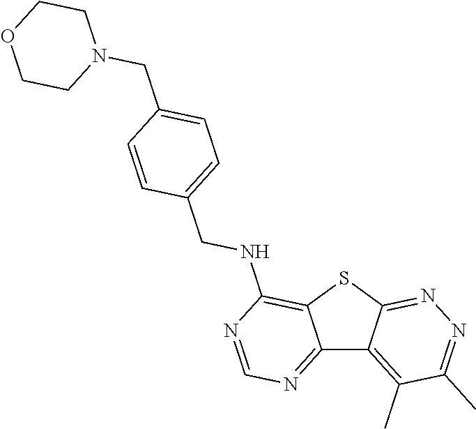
C12=NC=NC(NCC3=CC=C(CN4CCOCC4)C=C3)=C1SC1=NN=C(C)C(C)=C21
